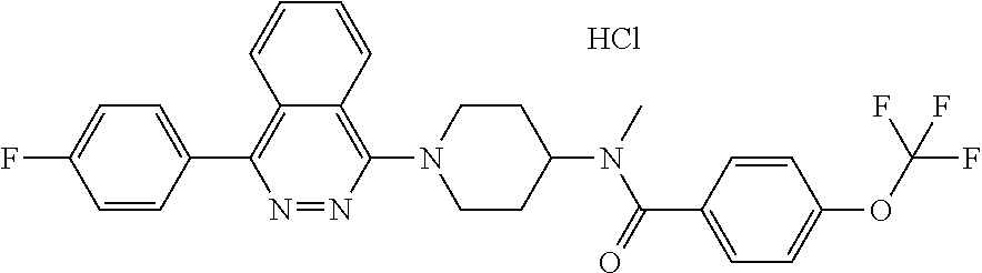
C1=CC(C2=C3C(=C(N4CCC(N(C(C5=CC=C(OC(F)(F)F)C=C5)=O)C)CC4)N=N2)C=CC=C3)=CC=C1F.Cl
